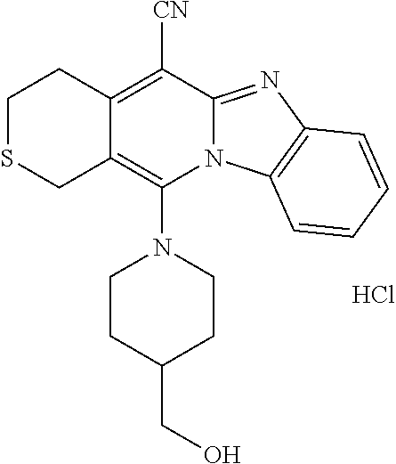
C1SCC2=C(N3CCC(CO)CC3)N3C(=NC4=C3C=CC=C4)C([CN])=C2C1.Cl
